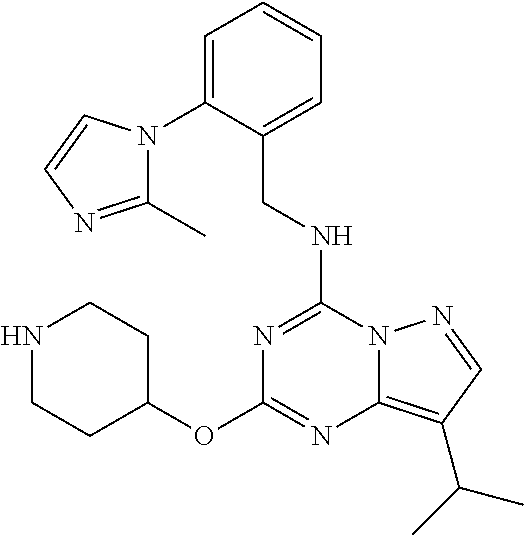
C(NC1=NC(OC2CCNCC2)=NC2=C(C(C)C)C=NN12)C1=CC=CC=C1N1C(C)=NC=C1
